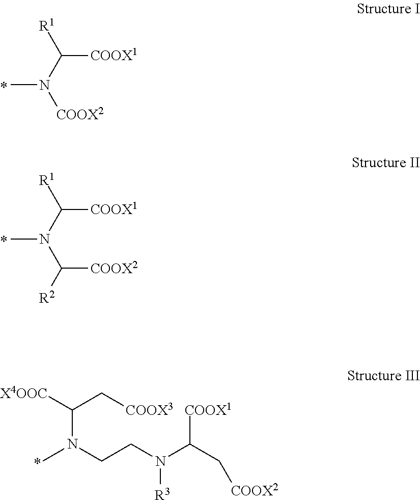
[R1]C(N([COOX2])C)[COOX1].[R1]C(N(C([COOX2])[R2])C)[COOX1].[X4OOC]C(C[COOX3])N(CCN(C(C[COOX2])[COOX1])[R3])C
